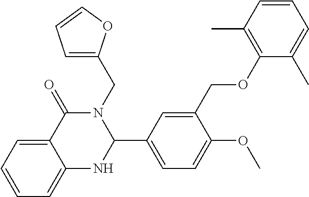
C1=CC=C2C(=C1)NC(C1=CC=C(OC)C(COC3=C(C)C=CC=C3C)=C1)N(CC1=CC=CO1)C2=O
